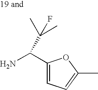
C1(C(N)C(C)(F)C)=CC=C(C)O1
